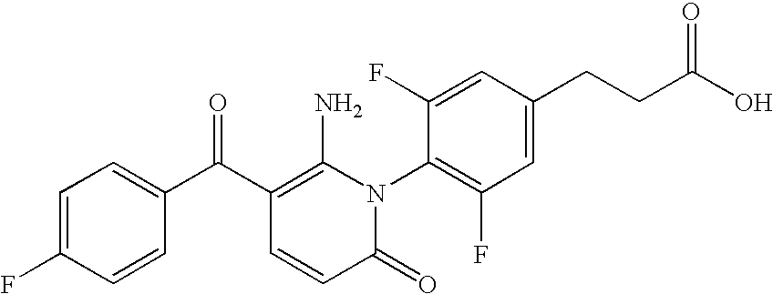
C1=C(F)C=CC(C(C2=C(N)N(C3=C(F)C=C(CCC(O)=O)C=C3F)C(=O)C=C2)=O)=C1
